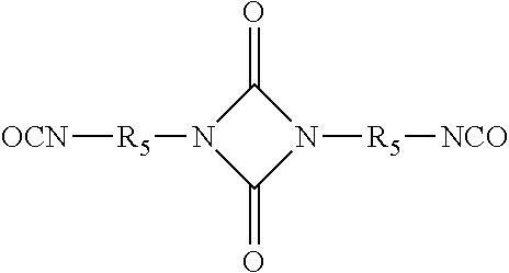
[OCN][R5]N1C(=O)N([R5][NCO])C1=O
